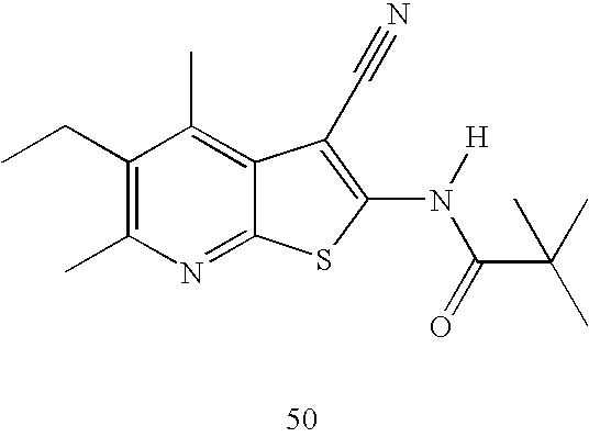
C1(CC)=C(C)N=C2C(=C1C)C(C#N)=C(N([H])C(=O)C(C)(C)C)S2
